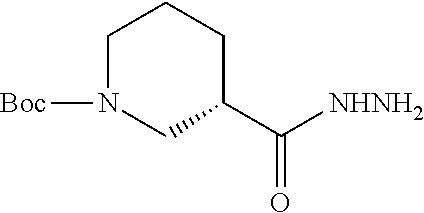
C1N([Boc])CC(C([NHNH2])=O)CC1
